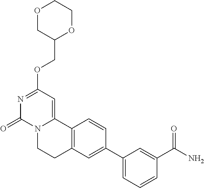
O1CC(COC2=NC(=O)N3C(=C2)C2=C(CC3)C=C(C3=CC=CC(C(N)=O)=C3)C=C2)OCC1
